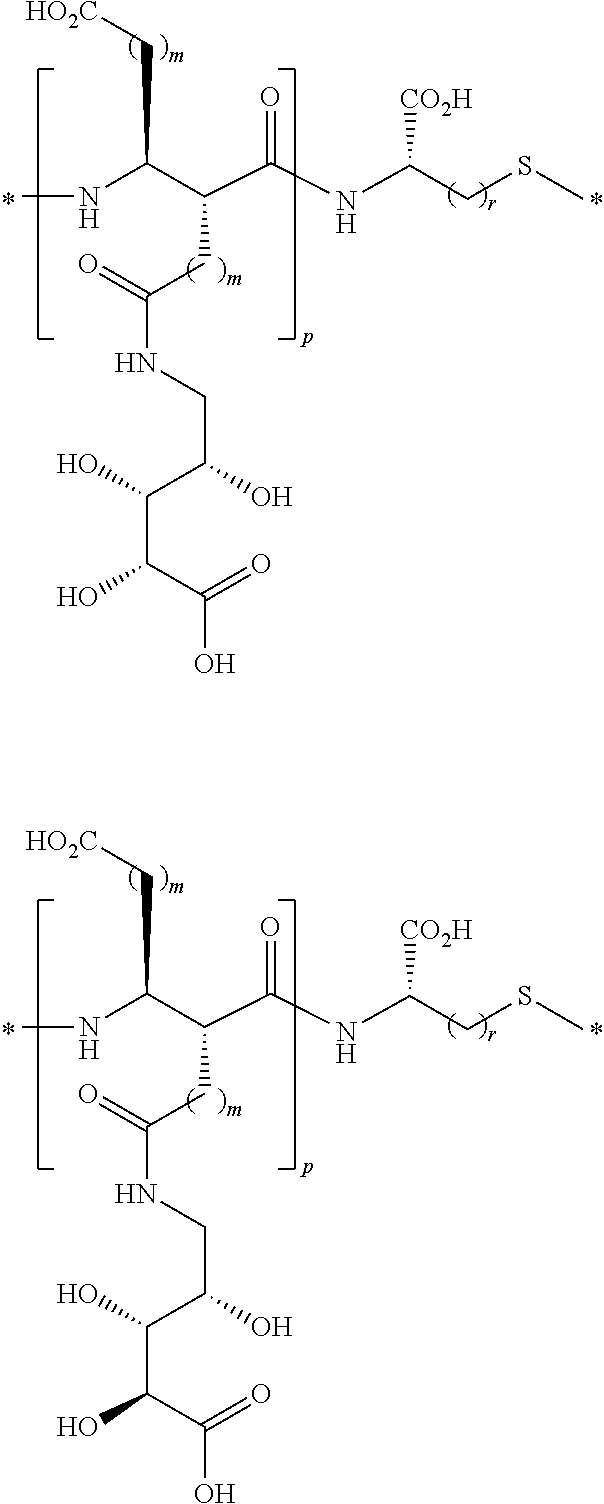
C(C(C(NC(CSC)[CO2H])=O)CC(=O)NCC(C(O)C(O)C(O)=O)O)(NC)C[HO2C].C(C(C(NC(CSC)[CO2H])=O)CC(=O)NCC(C(O)C(O)C(O)=O)O)(NC)C[HO2C]
